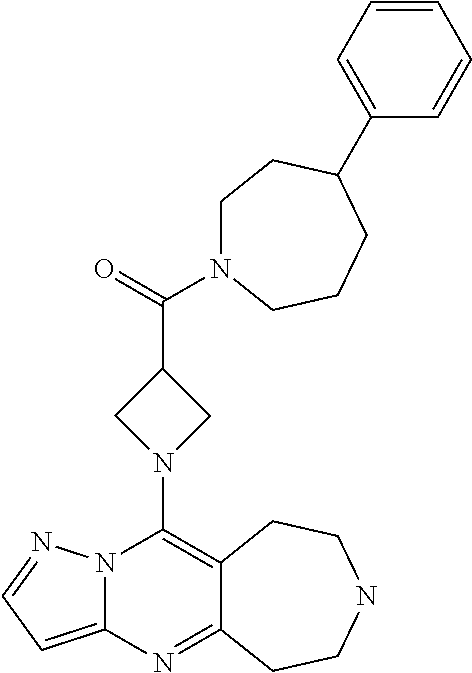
N12C(=CC=N1)N=C1C(=C2N2CC(C(=O)N3CCC(C4=CC=CC=C4)CCC3)C2)CCNCC1
